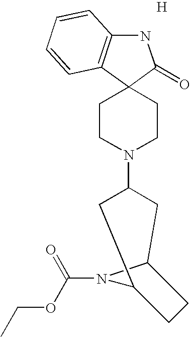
N1C2=C(C3(C1=O)CCN(C1CC4N(C(OCC)=O)C(C1)CC4)CC3)C=CC=C2.[H]
